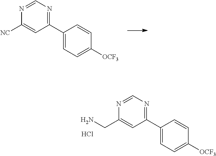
C1(C2=CC=C([OCF3])C=C2)=NC=NC([NC])=C1.C1(C2=CC=C([OCF3])C=C2)=NC=NC(CN)=C1.Cl
